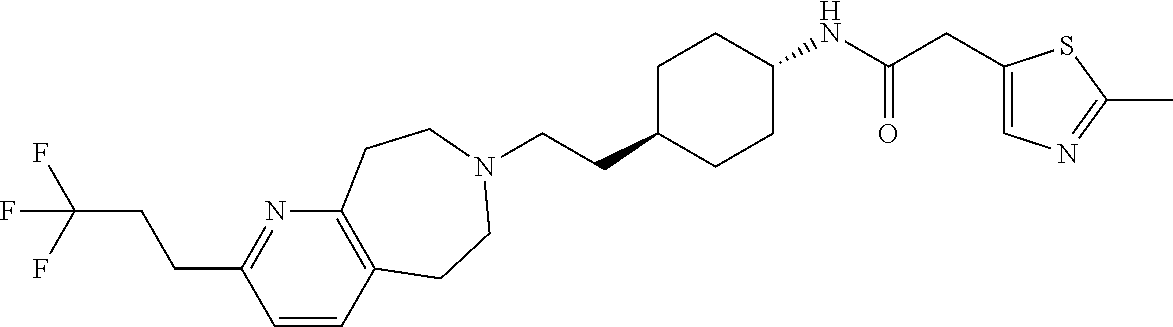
C(CC1CCC(NC(CC2=CN=C(C)S2)=O)CC1)N1CCC2=C(N=C(CCC(F)(F)F)C=C2)CC1
